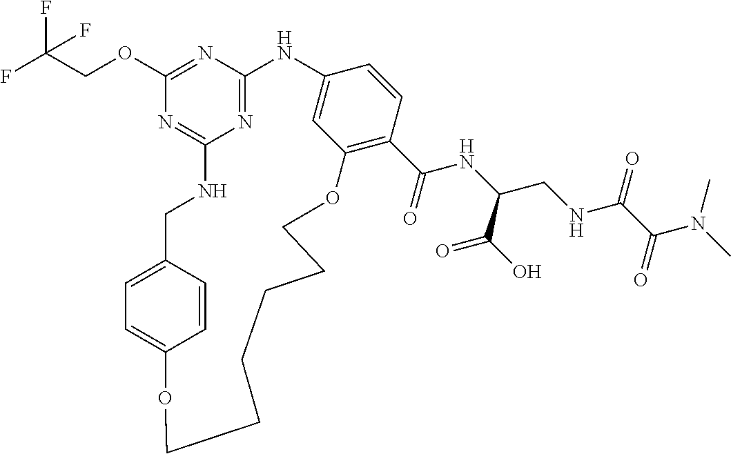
FC(COC1=NC2=NC(=N1)NCC1=CC=C(C=C1)OCCCCCCOC1=C(C(=O)NC(CNC(C(=O)N(C)C)=O)C(O)=O)C=CC(=C1)N2)(F)F
